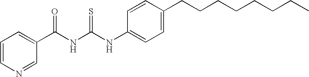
C1(C(NC(NC2=CC=C(CCCCCCCC)C=C2)=S)=O)=CC=CN=C1
